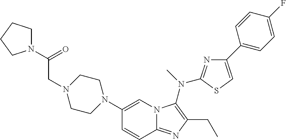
C1(N2CCN(CC(N3CCCC3)=O)CC2)=CN2C(=NC(CC)=C2N(C)C2=NC(C3=CC=C(F)C=C3)=CS2)C=C1
